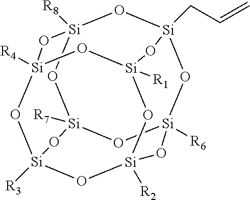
O1[Si]2([R4])O[Si]3([R3])O[Si]4([R2])O[Si]1([R1])O[Si]1(CC=C)O[Si]([R8])(O[Si]([R7])(O3)O[Si]([R6])(O1)O4)O2
